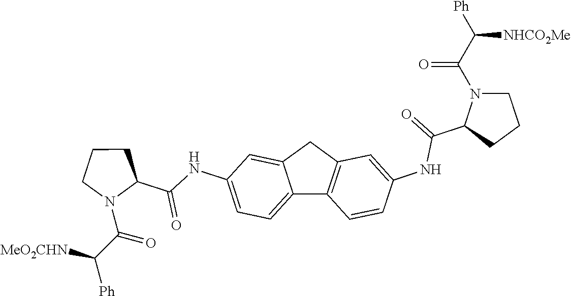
C12=CC(NC(C3CCCN3C(C([MeO2CHN])[Ph])=O)=O)=CC=C1C1=C(C2)C=C(NC(C2CCCN2C(C([NHCO2Me])[Ph])=O)=O)C=C1
